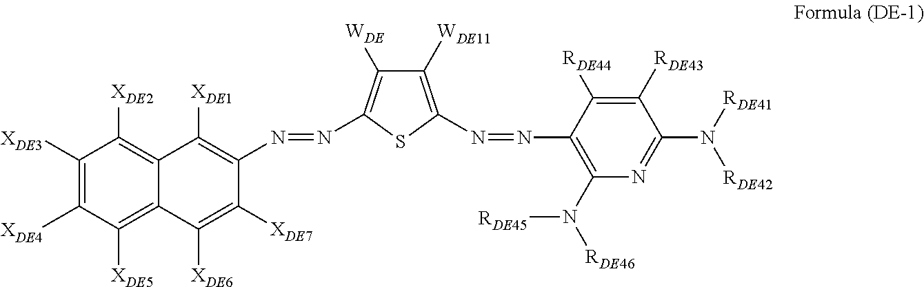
[WDE]C1=C(N=NC2=C([XDE1])C3=C([XDE2])C([XDE3])=C([XDE4])C([XDE5])=C3C([XDE6])=C2[XDE7])SC(N=NC2=C(N([RDE45])[RDE46])N=C(N([RDE41])[RDE42])C([RDE43])=C2[RDE44])=C1[WDE11]
